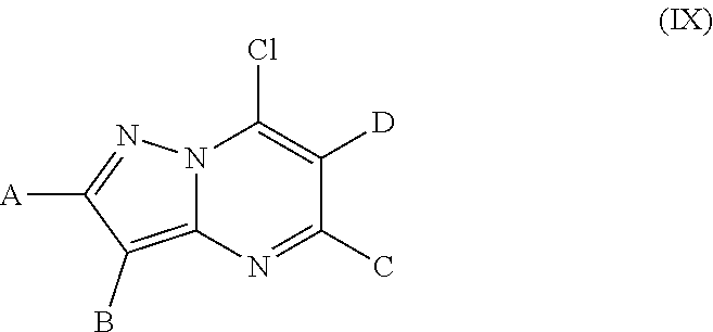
N12C(Cl)=C([D])C(C)=NC1=C(B)C([A])=N2
